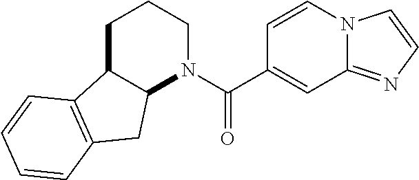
C1C2C(N(C(=O)C3=CC4=NC=CN4C=C3)CC1)CC1=C2C=CC=C1
